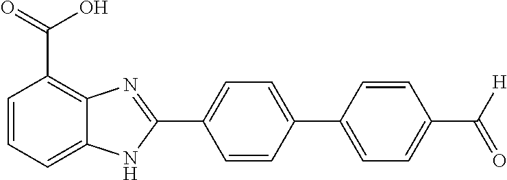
C1=CC(C2=CC=C(C(=O)[H])C=C2)=CC=C1C1=NC2=C(C(=O)O)C=CC=C2N1
